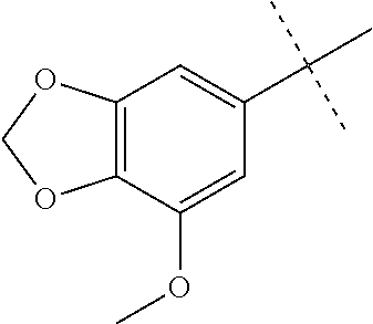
C12=C(C(OC)=CC(C(C)(C)C)=C1)OCO2
